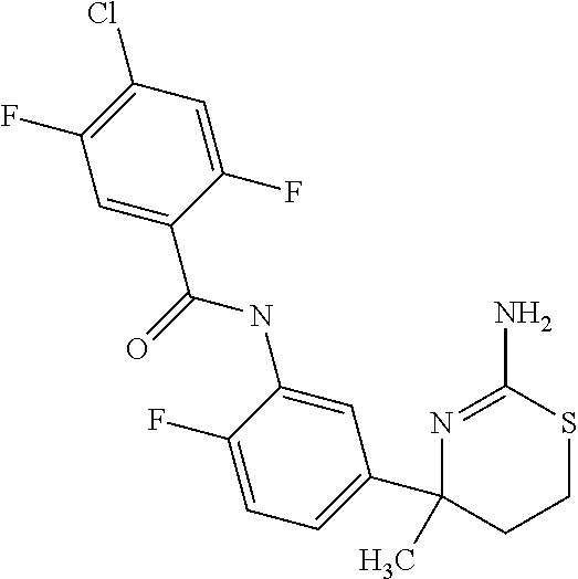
C1=C(C(=O)NC2=CC(C3(C)N=C(N)SCC3)=CC=C2F)C(F)=CC(Cl)=C1F
